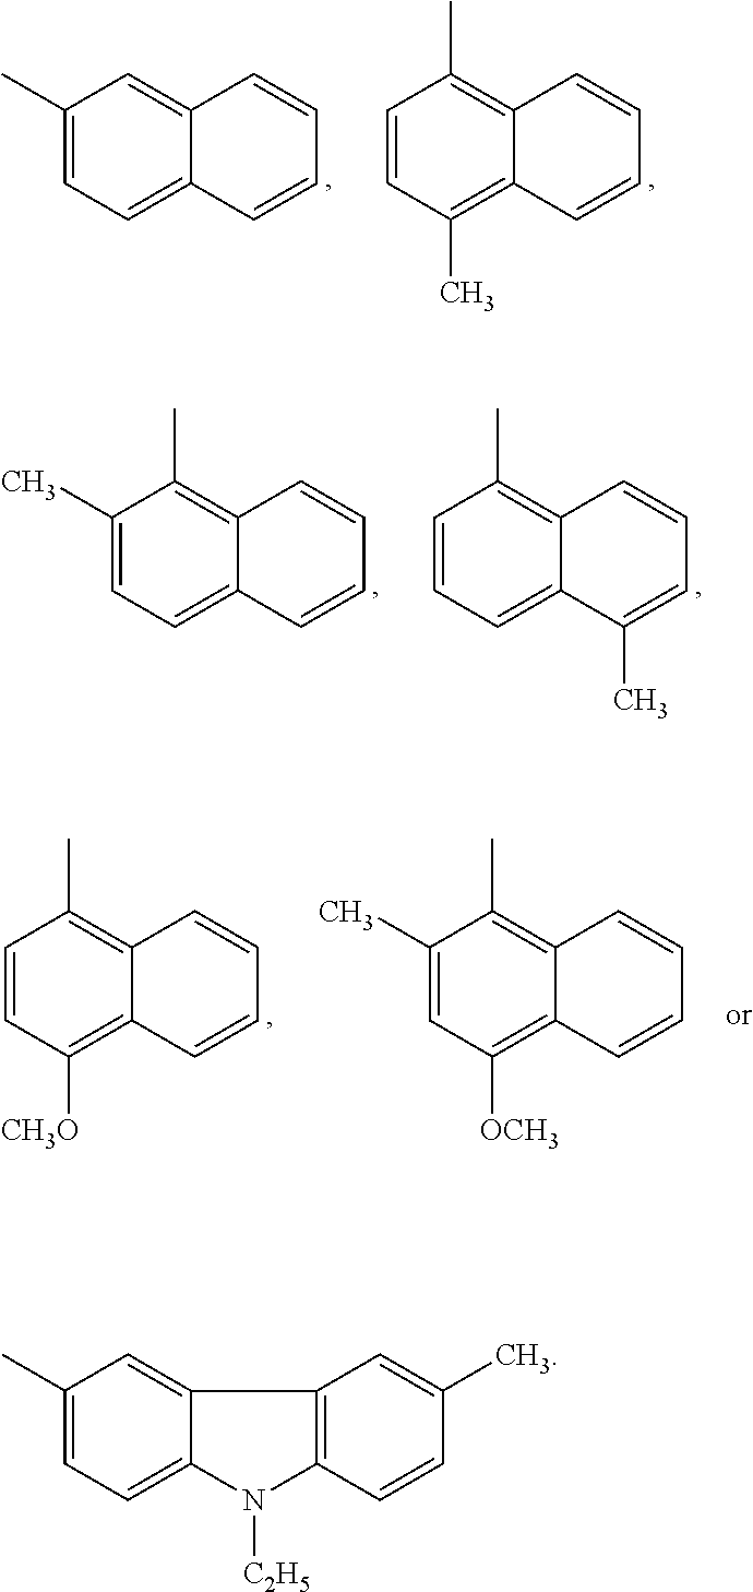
C1(C)=CC=C2C(=C1)C=CC=C2.C1=CC(C)=C2C(=C1C)C=CC=C2.C1(C)=CC=C2C(=C1C)C=CC=C2.C1=CC=C2C(=C1C)C=CC=C2C.C1=CC([CH3O])=C2C(=C1C)C=CC=C2.C1(C)=CC([OCH3])=C2C(=C1C)C=CC=C2.C1(C)=CC=C2C(=C1)C1=C(N2[C2H5])C=CC(C)=C1
